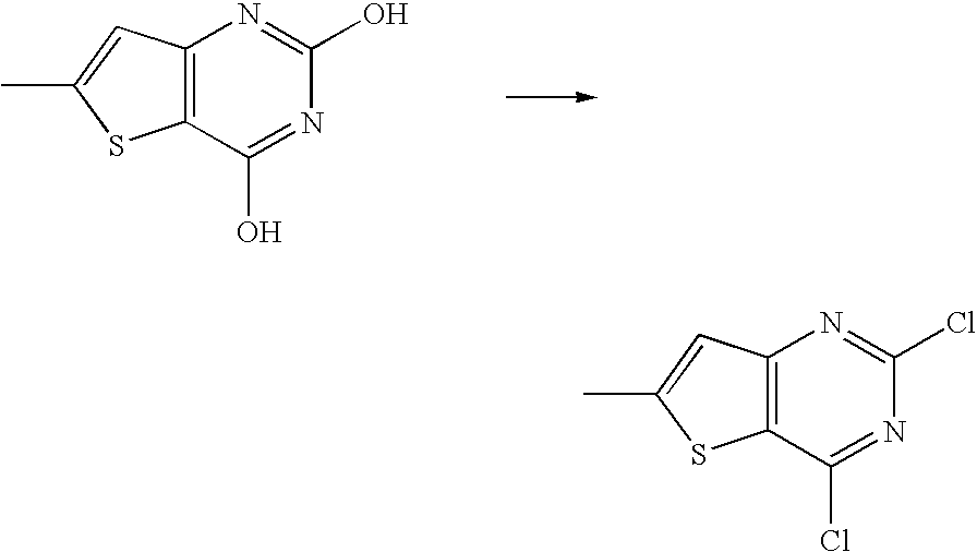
C12=C(C(O)=NC(O)=N1)SC(C)=C2.C12=C(C(Cl)=NC(Cl)=N1)SC(C)=C2
